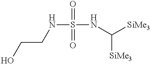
N(S(=O)(=O)NC([SiMe3])[SiMe3])CCO
